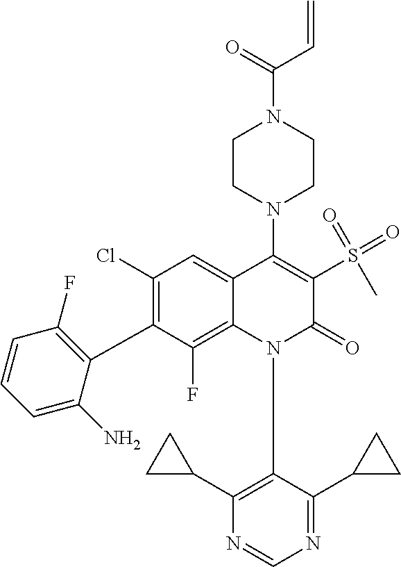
N1=CN=C(C2CC2)C(N2C(=O)C(S(=O)(=O)C)=C(N3CCN(C(C=C)=O)CC3)C3=CC(Cl)=C(C4=C(F)C=CC=C4N)C(F)=C23)=C1C1CC1
